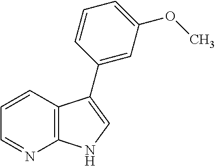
C12=C(C=CC=N1)C(C1=CC(OC)=CC=C1)=CN2
